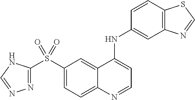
C1(S(C2=NN=CN2)(=O)=O)=CC=C2C(=C1)C(NC1=CC3=C(C=C1)SC=N3)=CC=N2
